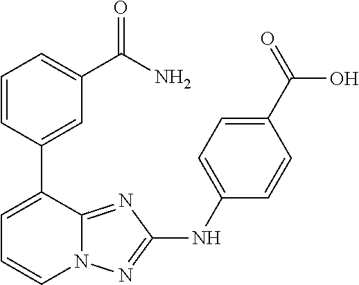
C1=CC(C2=CC=CN3C2=NC(NC2=CC=C(C(=O)O)C=C2)=N3)=CC(C(N)=O)=C1
